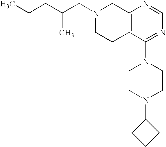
C(CCC)(CN1CCC2=C(C1)N=CN=C2N1CCN(C2CCC2)CC1)C
